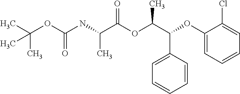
N(C(C(OC(C(C1=CC=CC=C1)OC1=CC=CC=C1Cl)C)=O)C)C(OC(C)(C)C)=O
